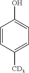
C1=CC([CD3])=CC=C1O
